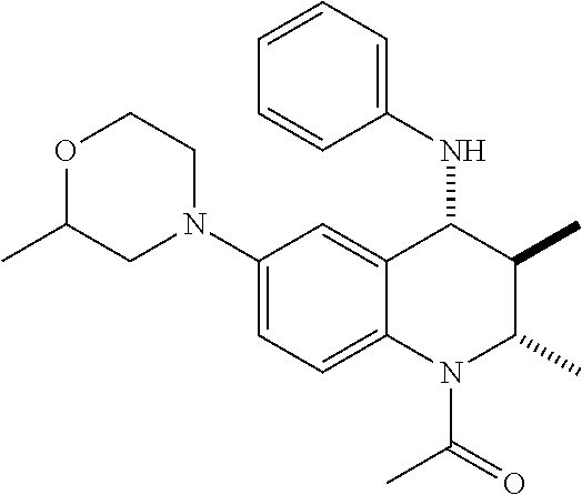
C1(N2CCOC(C)C2)=CC=C2C(=C1)C(NC1=CC=CC=C1)C(C)C(C)N2C(C)=O
